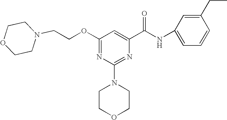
O(C1=NC(N2CCOCC2)=NC(C(NC2=CC=CC(CC)=C2)=O)=C1)CCN1CCOCC1
